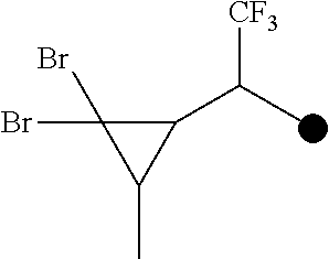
C1(C(C)[CF3])C(Br)(Br)C1C
